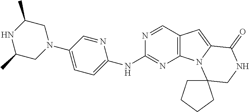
C1(NC2=CC=C(N3CC(C)NC(C)C3)C=N2)=NC2=C(C=N1)C=C1N2C2(CNC1=O)CCCC2
